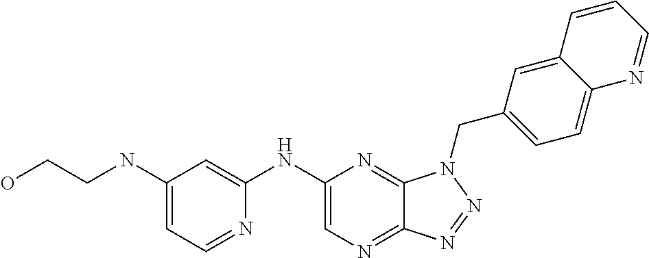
C1(NC2=CC(NCCO)=CC=N2)=CN=C2C(=N1)N(CC1=CC=C3C(=C1)C=CC=N3)N=N2
